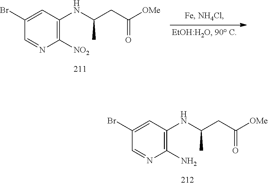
C1(Br)=CC(NC(CC([OMe])=O)C)=C([NO2])N=C1.C1(Br)=CC(NC(CC([OMe])=O)C)=C(N)N=C1
